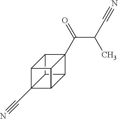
C12(C(C(C#N)C)=O)C3C4C5(C#N)C(C14)C2C53
